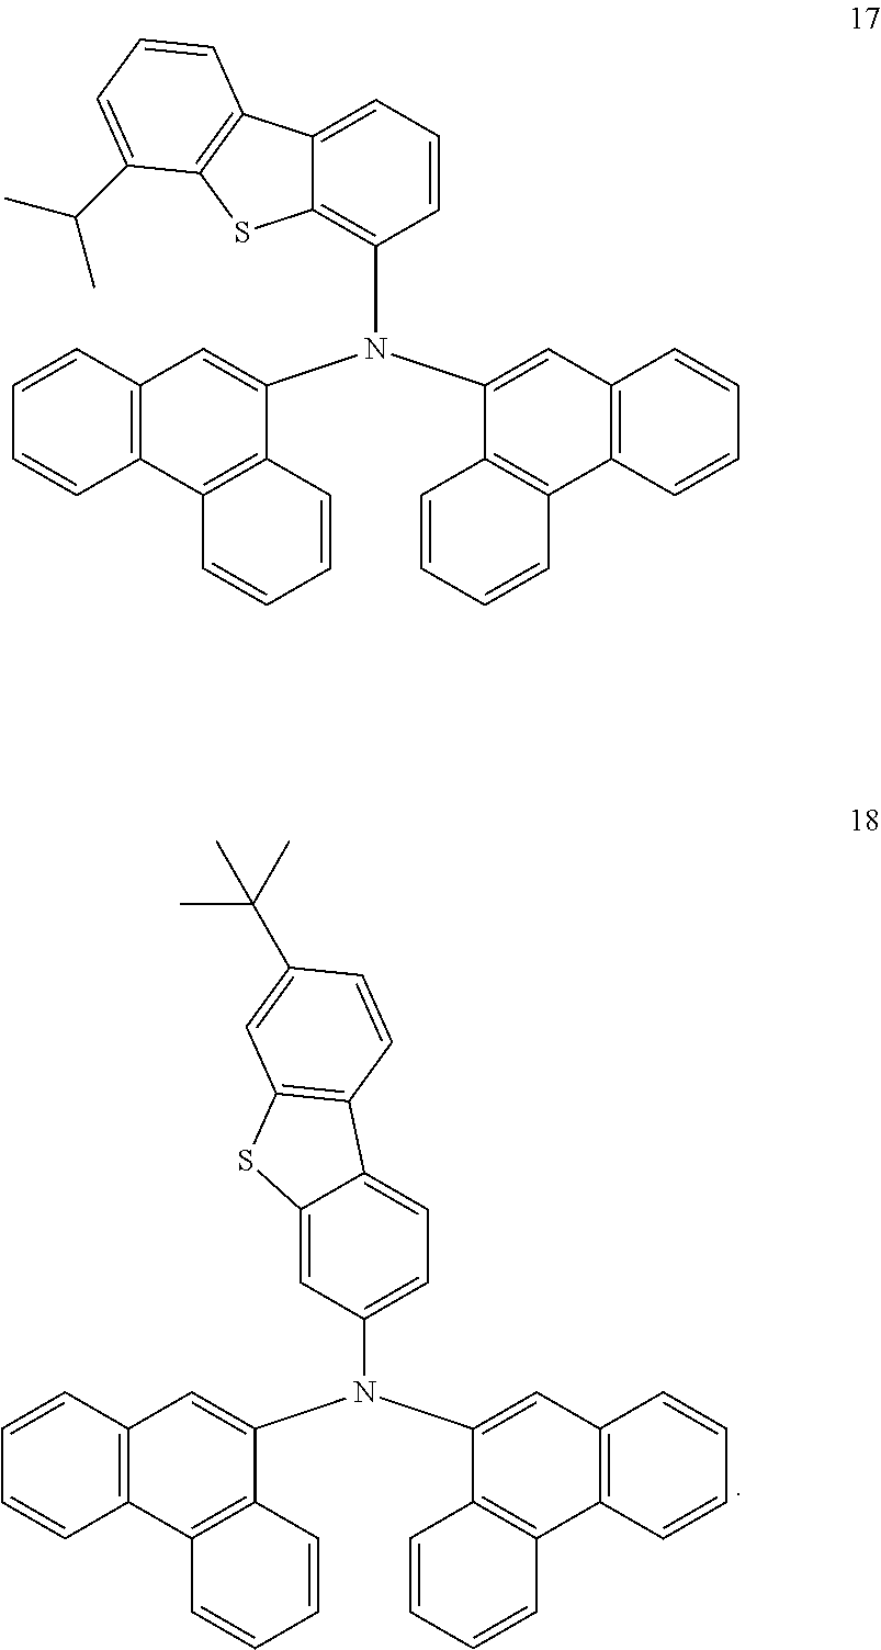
C1=C(N(C2=CC3=C(C4=C2C=CC=C4)C=CC=C3)C2=CC3=C(C4=C2C=CC=C4)C=CC=C3)C=C2C(=C1)C1=C(S2)C=C(C(C)(C)C)C=C1.C1=CC=C2C(=C1N(C1=CC3=C(C4=C1C=CC=C4)C=CC=C3)C1=CC3=C(C4=C1C=CC=C4)C=CC=C3)SC1=C2C=CC=C1C(C)C
